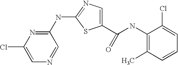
C1=C(Cl)N=C(NC2=NC=C(C(NC3=C(C)C=CC=C3Cl)=O)S2)C=N1
